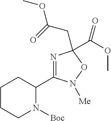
N1=C(C2N([Boc])CCCC2)N([Me])OC1(CC(=O)OC)C(=O)OC
